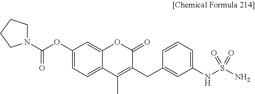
N1(C(OC2=CC=C3C(=C2)OC(=O)C(CC2=CC(NS(N)(=O)=O)=CC=C2)=C3C)=O)CCCC1
